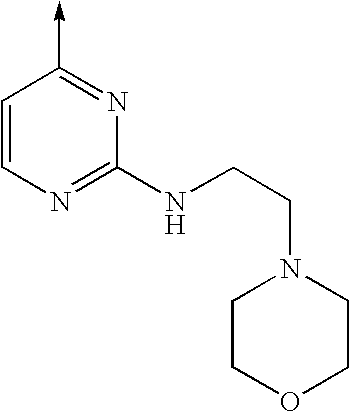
C1=CN=C(NCCN2CCOCC2)N=C1->C
